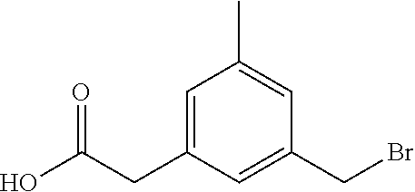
C1=C(CC(O)=O)C=C(CBr)C=C1C
